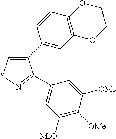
C1(C2=CC3=C(C=C2)OCCO3)=CSN=C1C1=CC([MeO])=C([OMe])C([OMe])=C1
